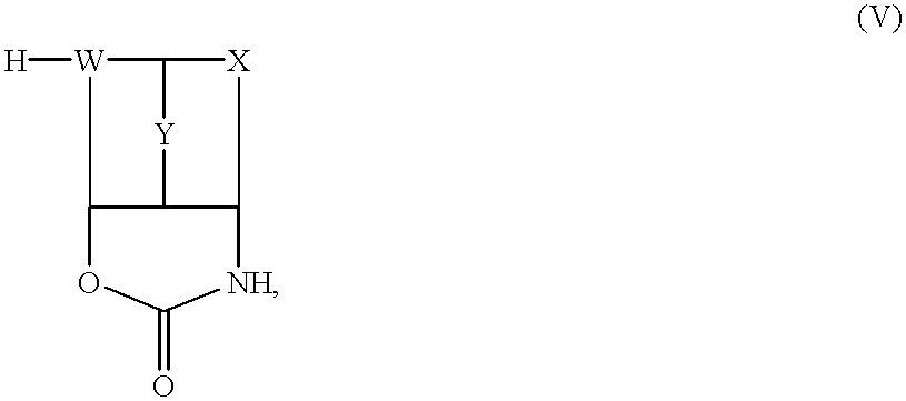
[H][W]1C2[Y]C3C([X]2)[NH]C(=O)OC13
